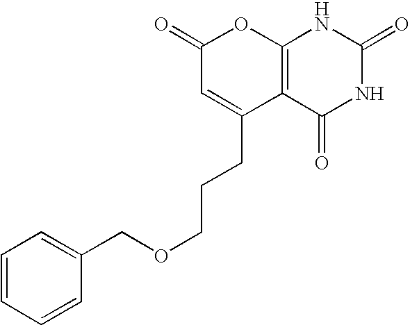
C1(=O)C=C(CCCOCC2=CC=CC=C2)C2=C(O1)NC(=O)NC2=O
